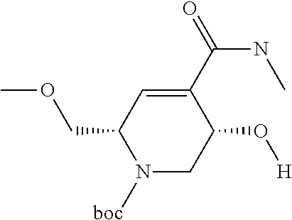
N1([boc])CC(O[H])C(C(=O)NC)=CC1COC
